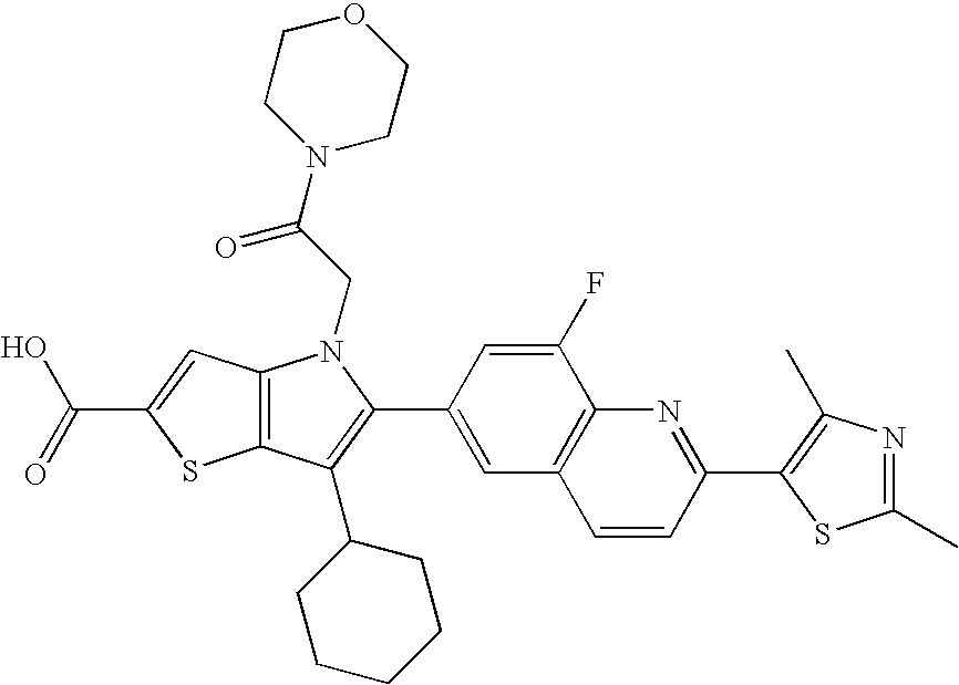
C(C1=CC2=C(S1)C(C1CCCCC1)=C(C1=CC3=C(C(F)=C1)N=C(C1=C(C)N=C(C)S1)C=C3)N2CC(N1CCOCC1)=O)(=O)O
